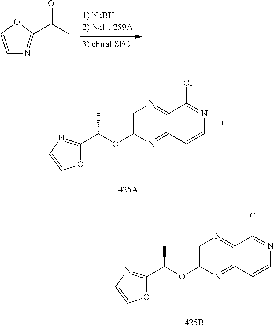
C1=COC(C(C)=O)=N1.C1=C(OC(C2=NC=CO2)C)N=C2C(=N1)C(Cl)=NC=C2.C1=C(OC(C2=NC=CO2)C)N=C2C(=N1)C(Cl)=NC=C2
